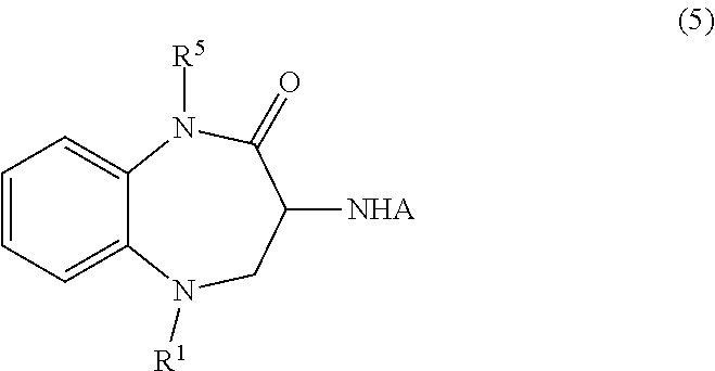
C1=CC=C2C(=C1)N([R5])C(=O)C([NHA])CN2[R1]
